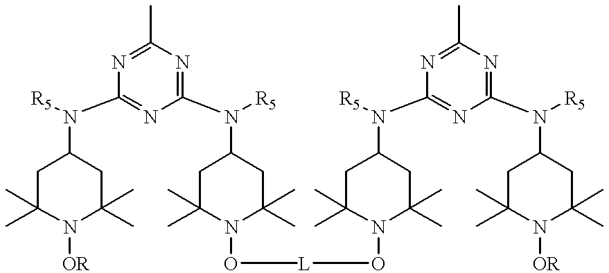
N1=C(C)N=C(N([R5])C2CC(C)(C)N(O[L]ON3C(C)(C)CC(N(C4=NC(N([R5])C5CC(C)(C)N([OR])C(C)(C)C5)=NC(C)=N4)[R5])CC3(C)C)C(C)(C)C2)N=C1N([R5])C1CC(C)(C)N([OR])C(C)(C)C1
